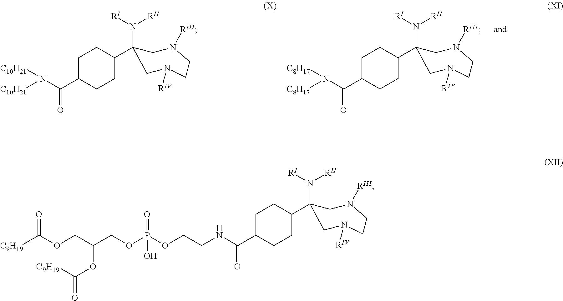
C1(C2(N([RI])[RII])CN([RIV])CCN([RIII])C2)CCC(C(N([C8H17])[C8H17])=O)CC1.C1(C2(N([RI])[RII])CN([RIV])CCN([RIII])C2)CCC(C(N([C10H21])[C10H21])=O)CC1.[C9H19]C(OCC(COP(OCCNC(=O)C1CCC(C2(N([RI])[RII])CN([RIV])CCN([RIII])C2)CC1)(=O)O)OC(=O)[C9H19])=O
